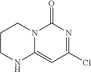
C1CNC2=CC(Cl)=NC(=O)N2C1
